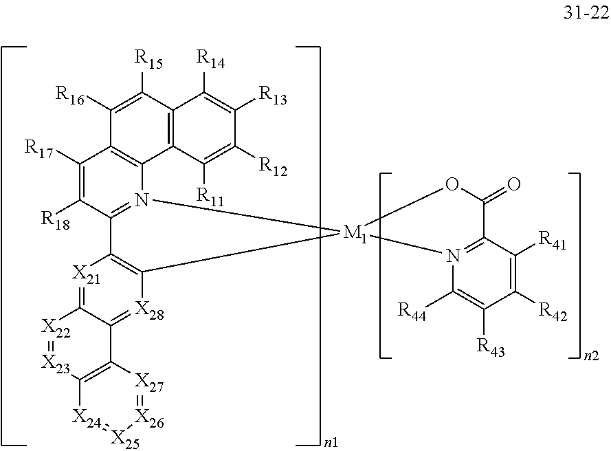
[X21]1=C2C(=[X28]C3=C1C1=N(C4=C(C([R17])=C1[R18])C([R16])=C([R15])C1=C4C([R11])=C([R12])C([R13])=C1[R14])[M1]31N3=C(C([R41])=C([R42])C([R43])=C3[R44])C(=O)O1)C1=C([X23]=[X22]2)[X24]=[X25][X26]=[X27]1
